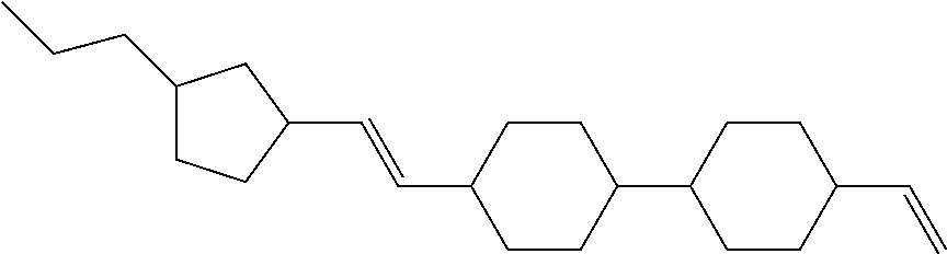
C1(CCC)CCC(C=CC2CCC(C3CCC(C=C)CC3)CC2)C1
